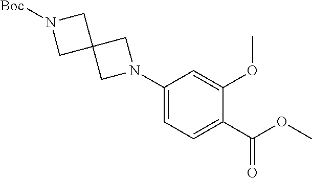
C1(N2CC3(C2)CN([Boc])C3)=CC=C(C(OC)=O)C(OC)=C1
